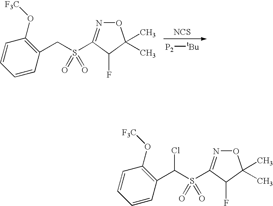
[NCS].[P2][tBu].C1=CC=CC(CS(=O)(=O)C2=NOC(C)(C)C2F)=C1O[F3C].C1=CC=CC(C(S(=O)(=O)C2=NOC(C)(C)C2F)Cl)=C1O[F3C]
